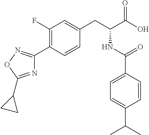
N1=C(C2CC2)ON=C1C1=C(F)C=C(CC(C(O)=O)NC(C2=CC=C(C(C)C)C=C2)=O)C=C1
